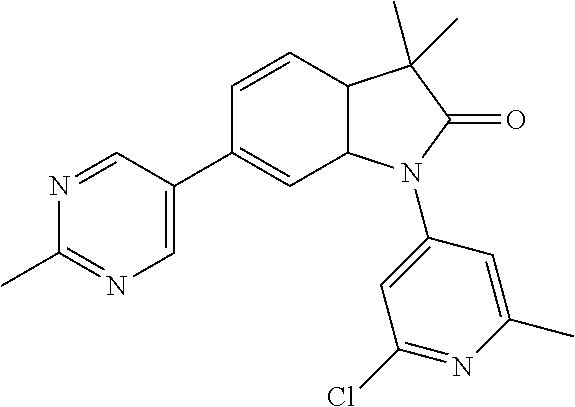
C1=CC2C(C=C1C1=CN=C(C)N=C1)N(C1=CC(Cl)=NC(C)=C1)C(=O)C2(C)C
